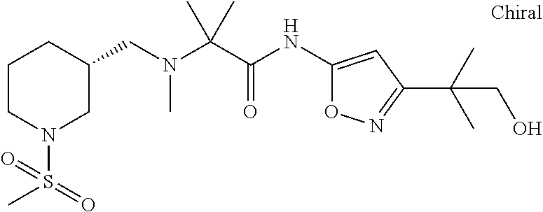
C(N(CC1CCCN(S(=O)(C)=O)C1)C)(C(=O)NC1=CC(C(C)(C)CO)=NO1)(C)C
